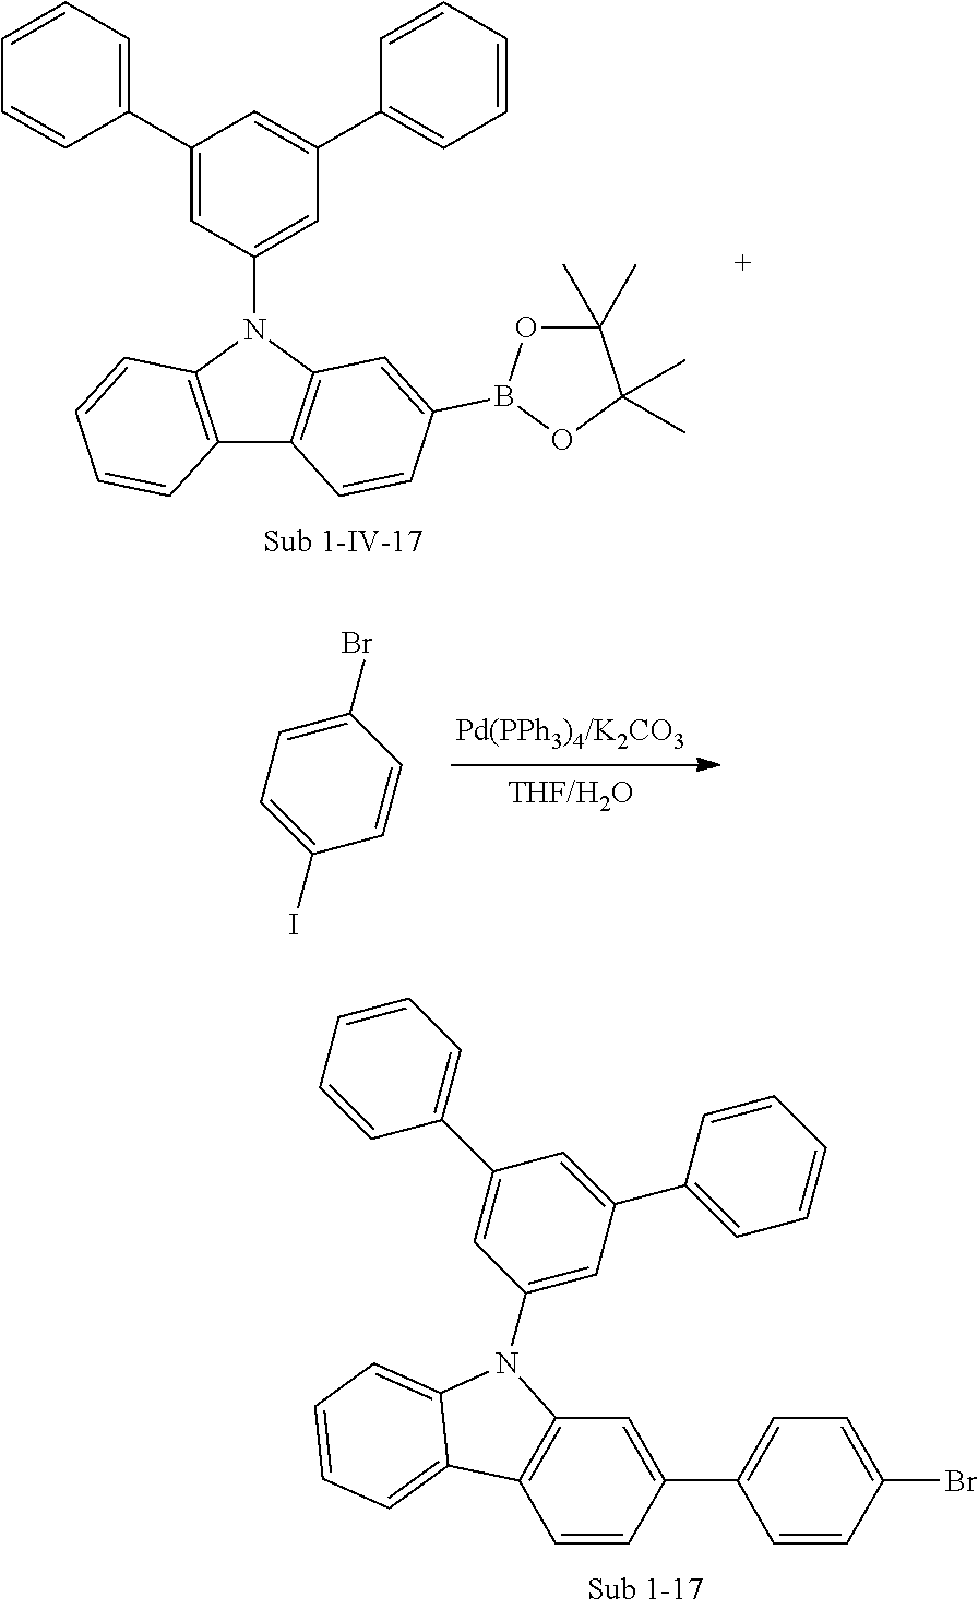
C12=C(N(C3=CC(C4=CC=CC=C4)=CC(C4=CC=CC=C4)=C3)C3=C1C=CC(B1OC(C)(C)C(C)(C)O1)=C3)C=CC=C2.C1(Br)=CC=C(I)C=C1.C1=CC(Br)=CC=C1C1=CC2=C(C=C1)C1=CC=CC=C1N2C1=CC(C2=CC=CC=C2)=CC(C2=CC=CC=C2)=C1
